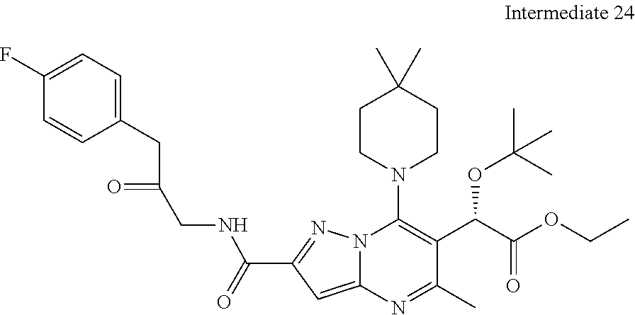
C(C1=NN2C(=C1)N=C(C)C(C(C(OCC)=O)OC(C)(C)C)=C2N1CCC(C)(C)CC1)(=O)NCC(CC1=CC=C(F)C=C1)=O
